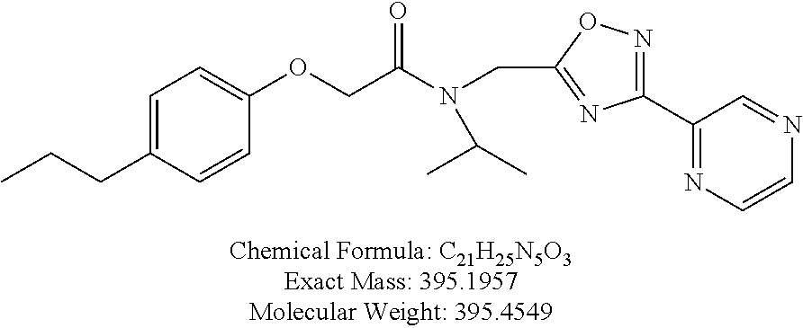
C1=C(CCC)C=CC(OCC(=O)N(CC2=NC(C3=NC=CN=C3)=NO2)C(C)C)=C1
